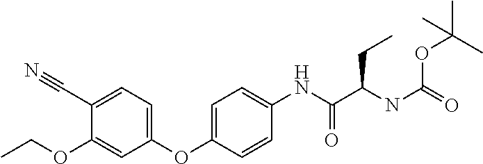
C1(OCC)=CC(OC2=CC=C(NC(C(NC(=O)OC(C)(C)C)CC)=O)C=C2)=CC=C1C#N
